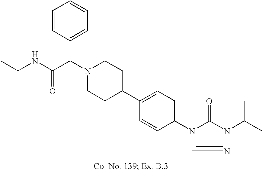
N1(C(C(NCC)=O)C2=CC=CC=C2)CCC(C2=CC=C(N3C(=O)N(C(C)C)N=C3)C=C2)CC1
